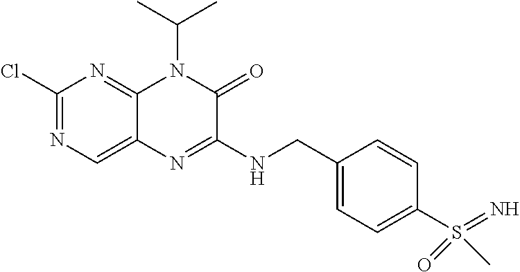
C1(Cl)=NC=C2C(=N1)N(C(C)C)C(=O)C(NCC1=CC=C(S(=N)(=O)C)C=C1)=N2
